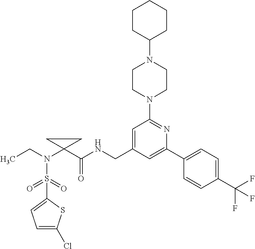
C1(S(N(CC)C2(C(=O)NCC3=CC(N4CCN(C5CCCCC5)CC4)=NC(C4=CC=C(C(F)(F)F)C=C4)=C3)CC2)(=O)=O)=CC=C(Cl)S1
